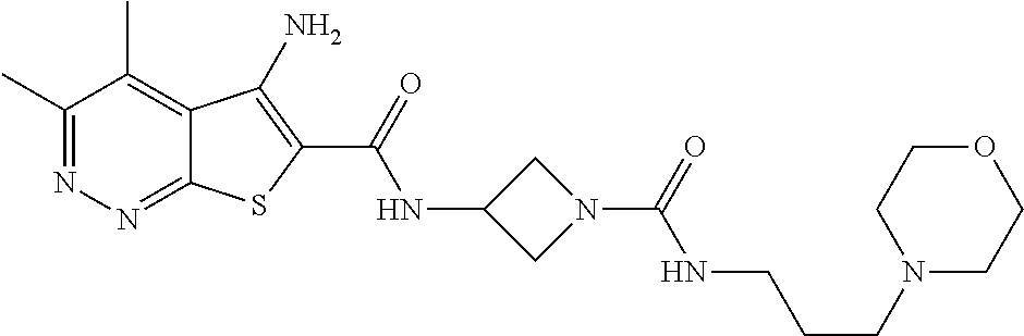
C1(C)=NN=C2C(=C1C)C(N)=C(C(=O)NC1CN(C(=O)NCCCN3CCOCC3)C1)S2
